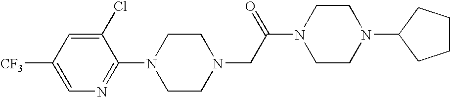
N1(CC(N2CCN(C3CCCC3)CC2)=O)CCN(C2=NC=C([CF3])C=C2Cl)CC1
